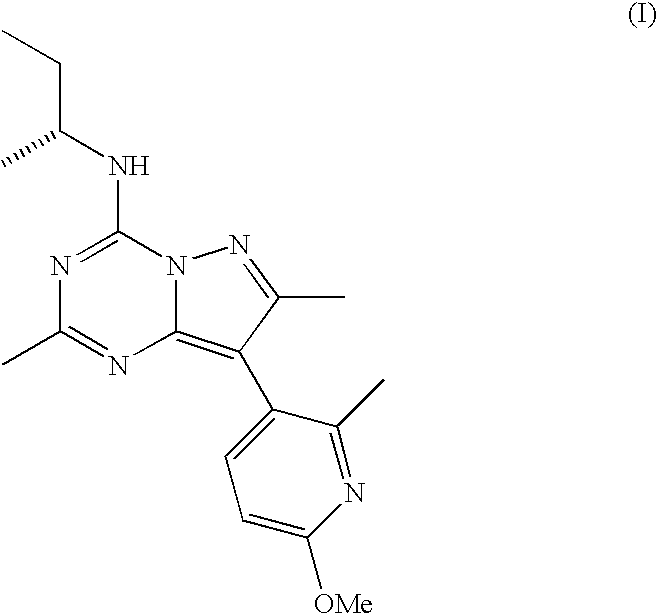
N1=C(NC(CC)C)N2C(=C(C3=CC=C([OMe])N=C3C)C(C)=N2)N=C1C
